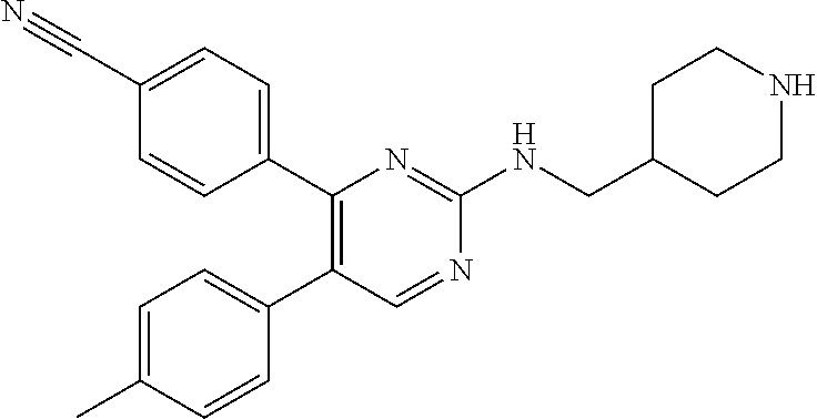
C1(C2=CC=C(C#N)C=C2)=C(C2=CC=C(C)C=C2)C=NC(NCC2CCNCC2)=N1
